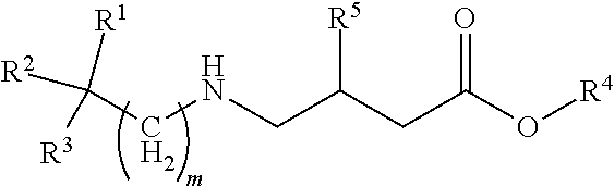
C(CNCC([R5])CC(=O)O[R4])([R1])([R2])[R3]
